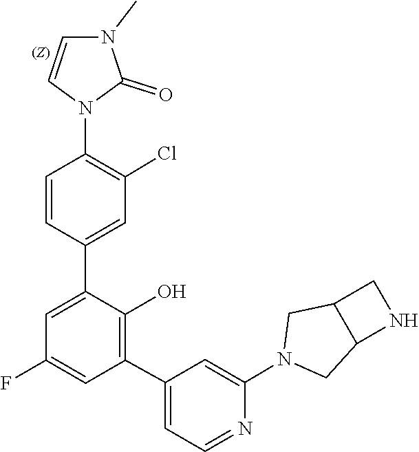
C12CN(C3=CC(C4=C(O)C(C5=CC(Cl)=C(N6C=CN(C)C6=O)C=C5)=CC(F)=C4)=CC=N3)CC1CN2
